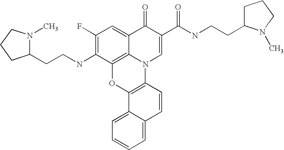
C1(F)=C(NCCC2N(C)CCC2)C2=C3C(=C1)C(=O)C(C(=O)NCCC1CCCN1C)=CN3C1=C(O2)C2=CC=CC=C2C=C1
